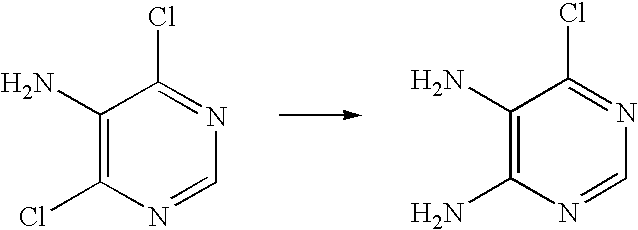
C1(N)=C(Cl)N=CN=C1Cl.C1(N)=C(N)N=CN=C1Cl
